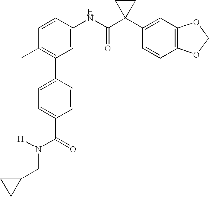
C1(NC(C2(C3=CC4=C(C=C3)OCO4)CC2)=O)=CC(C2=CC=C(C(N(CC3CC3)[H])=O)C=C2)=C(C)C=C1
